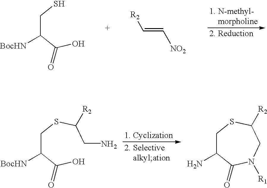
C(C(C(O)=O)[BocHN])S.C(=C[NO2])[R2].C(C(C(O)=O)[BocHN])SC(CN)[R2].C1C(N)C(=O)N([R1])CC([R2])S1
